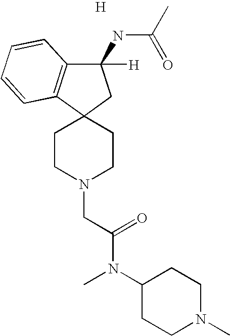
C1CN(CC(N(C)C2CCN(C)CC2)=O)CCC12CC(NC(=O)C)([H])C1=C2C=CC=C1.[H]
